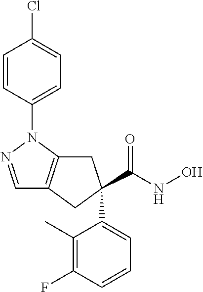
C1=NN(C2=CC=C(Cl)C=C2)C2=C1CC(C(NO)=O)(C1=CC=CC(F)=C1C)C2
